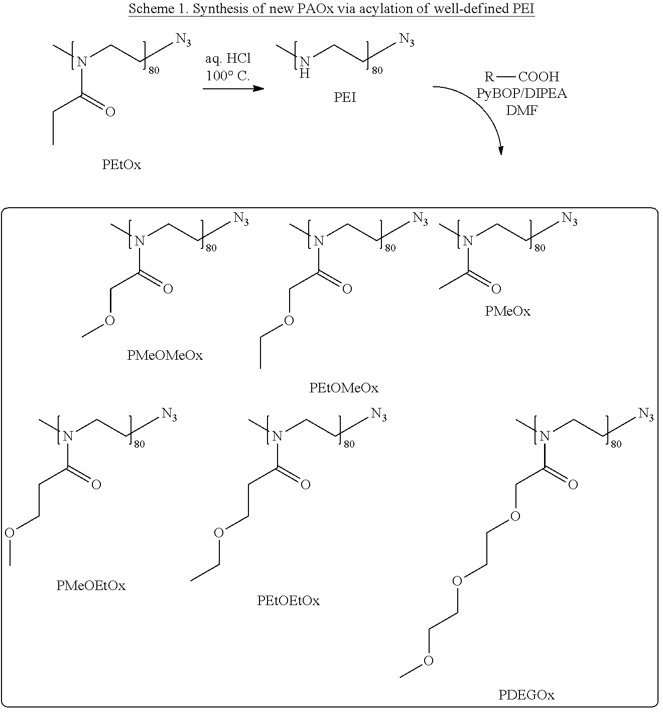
N(CC[N3])(C)C(CC)=O.N(CC[N3])C.[R][COOH].N(CC[N3])(C)C(COC)=O.N(CC[N3])(C)C(COCC)=O.N(CC[N3])(C)C(C)=O.N(CC[N3])(C)C(CCOC)=O.N(CC[N3])(C)C(CCOCC)=O.N(CC[N3])(C)C(COCCOCCOC)=O
